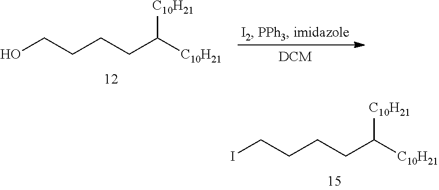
C(CCC([C10H21])[C10H21])CI.C(CCC([C10H21])[C10H21])CO
